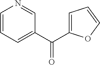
C1=CC=C(C(C2=CC=CO2)=O)C=N1
